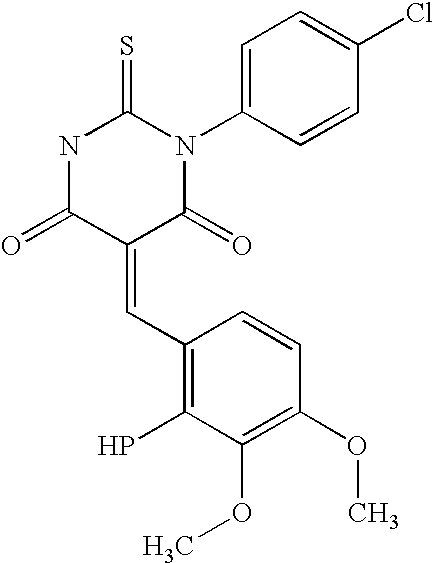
N1C(=O)C(=CC2=C(P)C(OC)=C(OC)C=C2)C(=O)N(C2=CC=C(Cl)C=C2)C1=S
